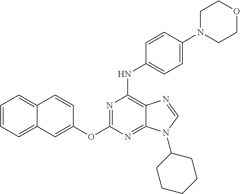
C1=CC=C2C(=C1)C=CC(OC1=NC(NC3=CC=C(N4CCOCC4)C=C3)=C3C(=N1)N(C1CCCCC1)C=N3)=C2
